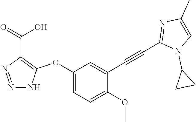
C1(OC2=C(C(=O)O)N=NN2)=CC=C(OC)C(C#CC2=NC(C)=CN2C2CC2)=C1
